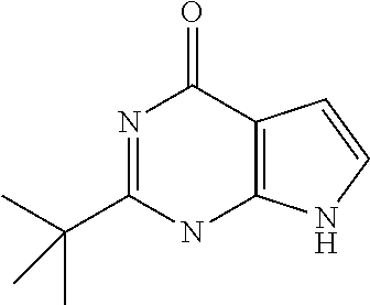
N1=C(C(C)(C)C)NC2=C(C1=O)C=CN2
